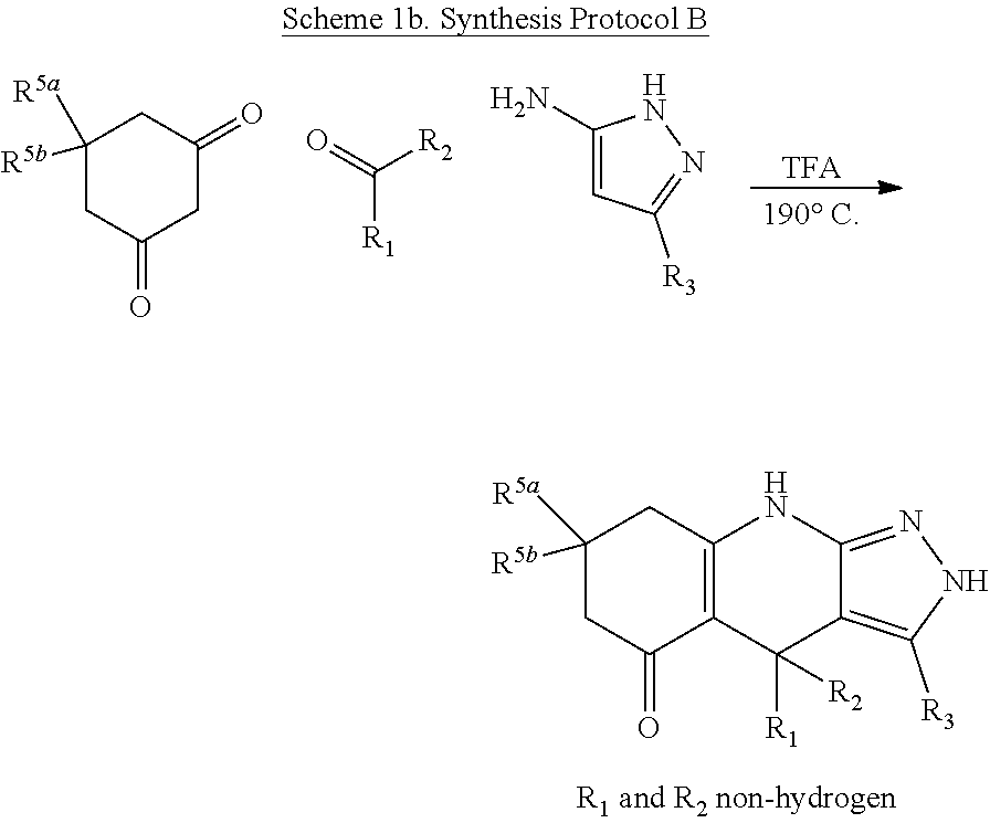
[TFA].C1([R5b])([R5a])CC(=O)CC(=O)C1.C([R1])(=O)[R2].C1(N)=CC([R3])=NN1.C1([R5b])([R5a])CC(=O)C2=C(C1)NC1=NNC([R3])=C1C2([R1])[R2]
